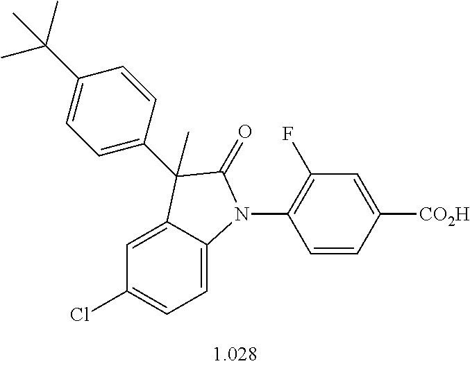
C1=C2C(=CC=C1Cl)N(C1=C(F)C=C([CO2H])C=C1)C(=O)C2(C)C1=CC=C(C(C)(C)C)C=C1
